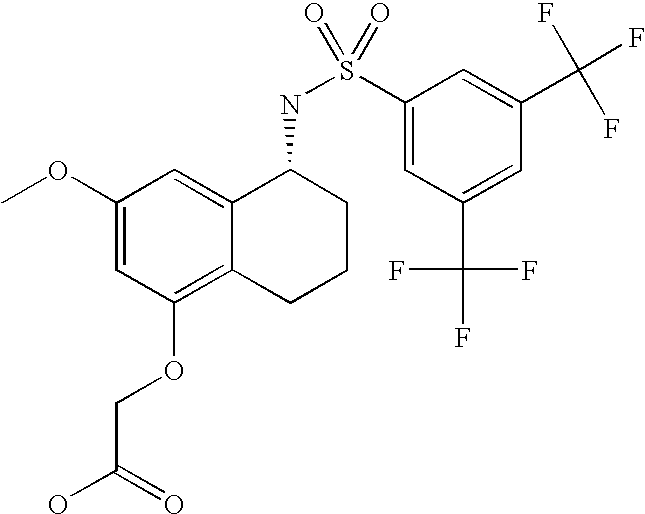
C1(OC)=CC(OCC(=O)O)=C2C(=C1)C(NS(=O)(=O)C1=CC(C(F)(F)F)=CC(C(F)(F)F)=C1)CCC2
